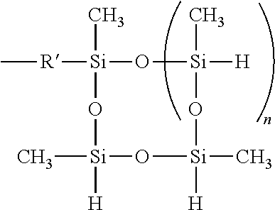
[R]([Si]1(C)O[Si]([H])(C)O[Si]([H])(C)O[Si](C)([H])O1)C
